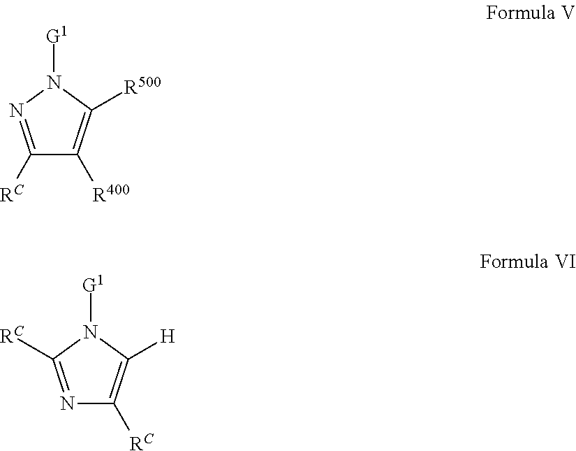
[RC]C1=NN([G1])C([R500])=C1[R400].N1=C([RC])N([G1])C([H])=C1[RC]
